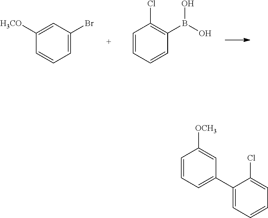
C1([H3CO])=CC(Br)=CC=C1.C1=CC=CC(B(O)O)=C1Cl.C1=CC=C(C2=CC=CC=C2Cl)C=C1[OCH3]
